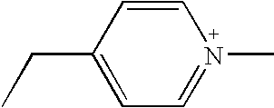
C1=CC(CC)=CC=N1C
